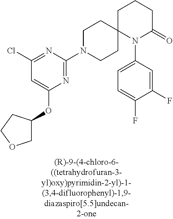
C1(Cl)=NC(N2CCC3(CC2)N(C2=CC=C(F)C(F)=C2)C(=O)CCC3)=NC(OC2COCC2)=C1
